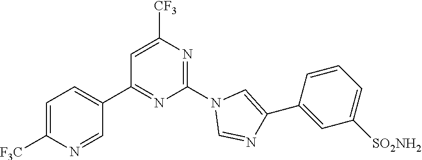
C1(C2=CC=C([F3C])N=C2)=NC(N2C=NC(C3=CC([SO2NH2])=CC=C3)=C2)=NC([CF3])=C1
